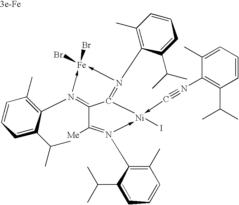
C12=N(C3=C(C)C=CC=C3C(C)C)->[Fe](Br)(Br)-N(C3=C(C)C=CC=C3C(C)C)=C1[Ni](I)(-C#NC1=C(C(C)C)C=CC=C1C)-N(C1=C(C)C=CC=C1C(C)C)=C2[Me]
